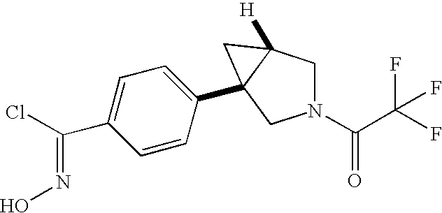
N1(C(C(F)(F)F)=O)CC2([H])C(C3=CC=C(C(=NO)Cl)C=C3)(C1)C2
